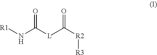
[R1]NC([L]C([R2][R3])=O)=O
